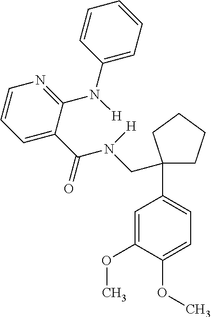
C1=C(C(N(CC2(C3=CC=C(OC)C(OC)=C3)CCCC2)[H])=O)C(N(C2=CC=CC=C2)[H])=NC=C1
